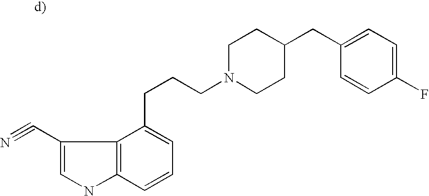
C1(C#N)=CNC2=C1C(CCCN1CCC(CC3=CC=C(F)C=C3)CC1)=CC=C2
